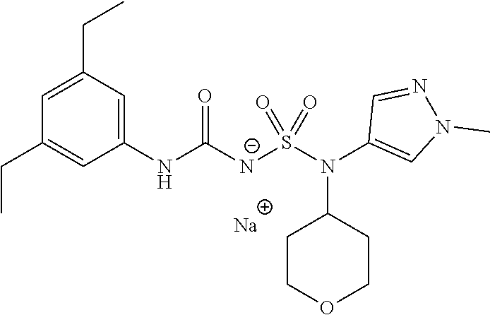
C1(NC([N-]S(N(C2=CN(C)N=C2)C2CCOCC2)(=O)=O)=O)=CC(CC)=CC(CC)=C1.[Na]
